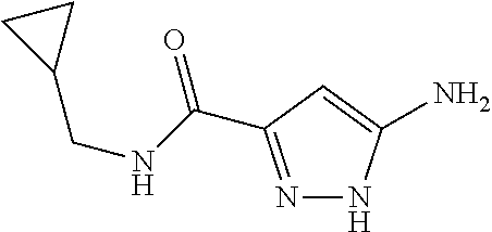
N1=C(C(NCC2CC2)=O)C=C(N)N1
